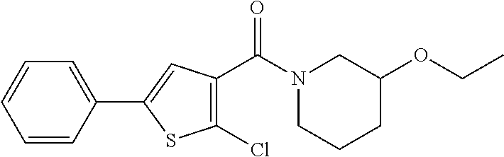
N1(C(=O)C2=C(Cl)SC(C3=CC=CC=C3)=C2)CCCC(OCC)C1
